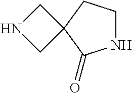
N1CCC2(C1=O)CNC2
